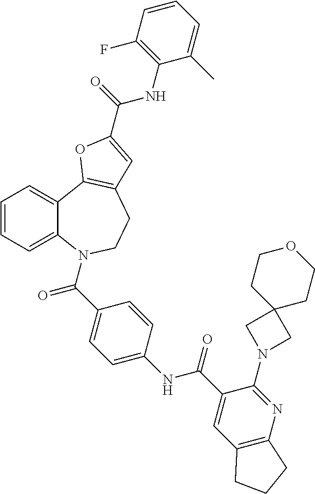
C1=CC=C2C(=C1)C1=C(CCN2C(=O)C2=CC=C(NC(=O)C3=CC4=C(N=C3N3CC5(C3)CCOCC5)CCC4)C=C2)C=C(C(=O)NC2=C(F)C=CC=C2C)O1
